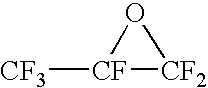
[CF3][CF]1[CF2]O1
